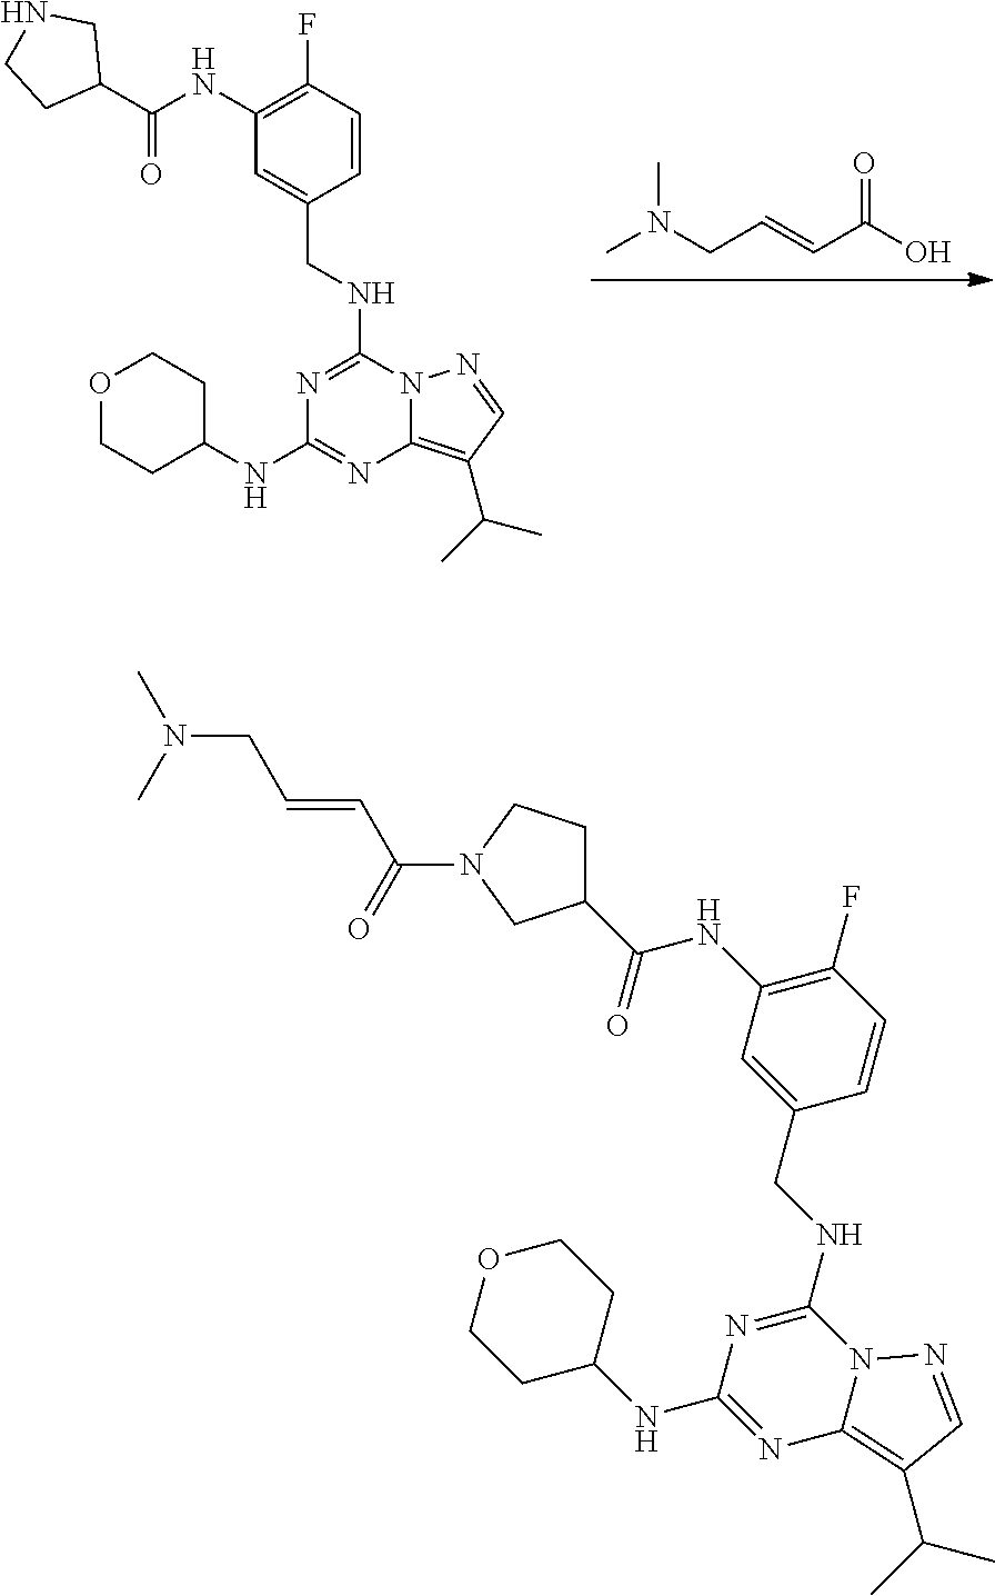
N(CC=CC(O)=O)(C)C.N1=C(NCC2=CC(NC(=O)C3CNCC3)=C(F)C=C2)N2C(=C(C(C)C)C=N2)N=C1NC1CCOCC1.N1=C(NCC2=CC(NC(C3CCN(C(C=CCN(C)C)=O)C3)=O)=C(F)C=C2)N2C(=C(C(C)C)C=N2)N=C1NC1CCOCC1
